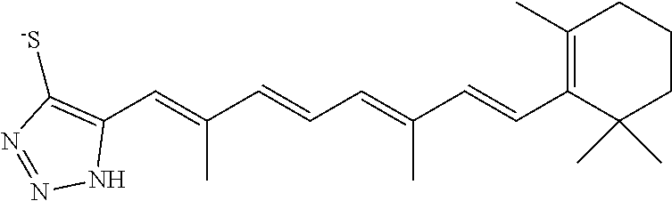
C1(C=C(C=CC=C(C=CC2=C(C)CCCC2(C)C)C)C)=C([-S])N=NN1
